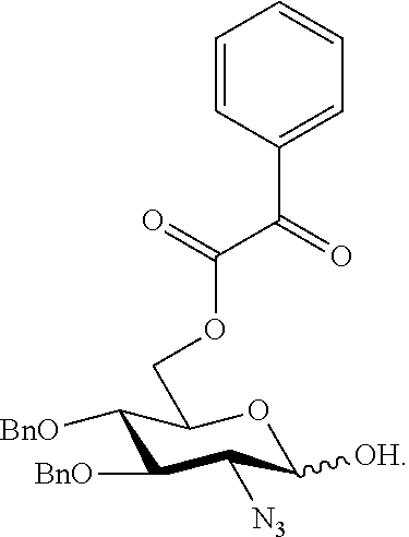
C1([BnO])C([BnO])C([N3])C([OH])OC1COC(=O)C(=O)C1=CC=CC=C1
